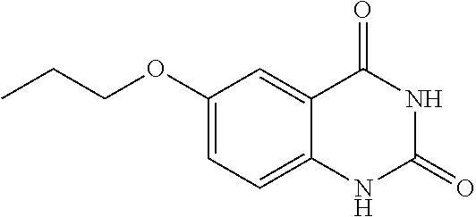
C1(OCCC)=CC=C2C(=C1)C(=O)NC(=O)N2
